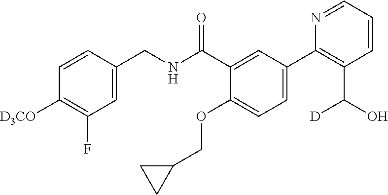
C1=C(CNC(C2=CC(C3=C(C(O)[D])C=CC=N3)=CC=C2OCC2CC2)=O)C=CC([D3CO])=C1F
